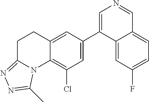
N1=CC2=CC=C(F)C=C2C(C2=CC(Cl)=C3C(=C2)CCC2=NN=C(C)N32)=C1
